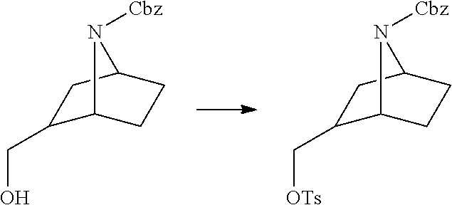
C1(CO)C2CCC(C1)N2[Cbz].C1(C[OTs])C2CCC(C1)N2[Cbz]
